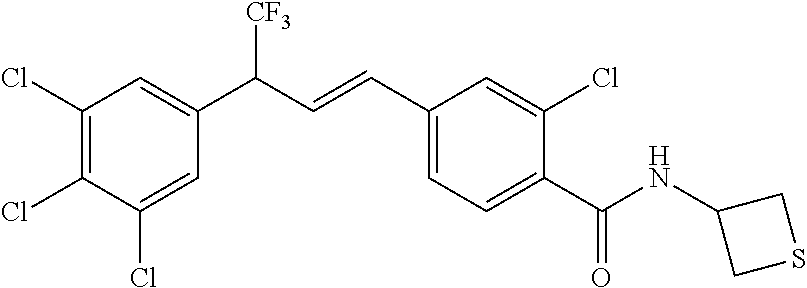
C1(Cl)=C(Cl)C(Cl)=CC(C(C=CC2=CC=C(C(NC3CSC3)=O)C(Cl)=C2)[CF3])=C1
